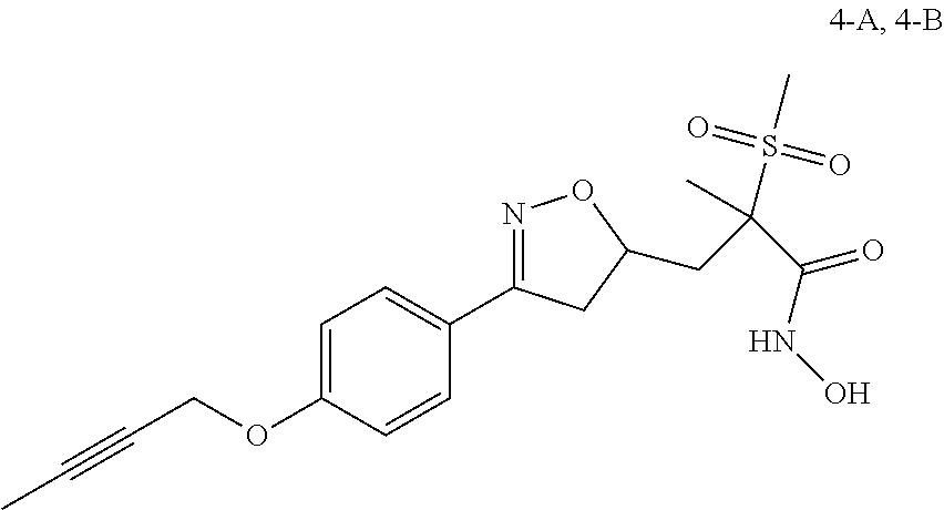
C1=C(OCC#CC)C=CC(C2=NOC(CC(C(=O)NO)(S(=O)(=O)C)C)C2)=C1
